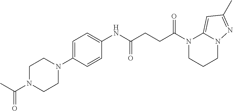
N1(C(=O)CCC(=O)NC2=CC=C(N3CCN(C(C)=O)CC3)C=C2)CCCN2C1=CC(C)=N2
